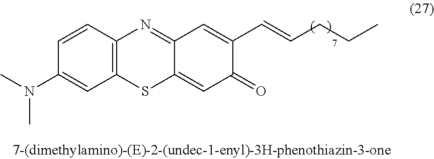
C1=CC2=C(C=C1N(C)C)SC1=CC(=O)C(C=CCCC)=CC1=N2
